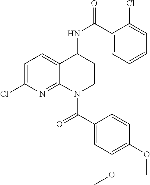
C1=C(Cl)N=C2C(=C1)C(NC(C1=CC=CC=C1Cl)=O)CCN2C(=O)C1=CC(OC)=C(OC)C=C1
